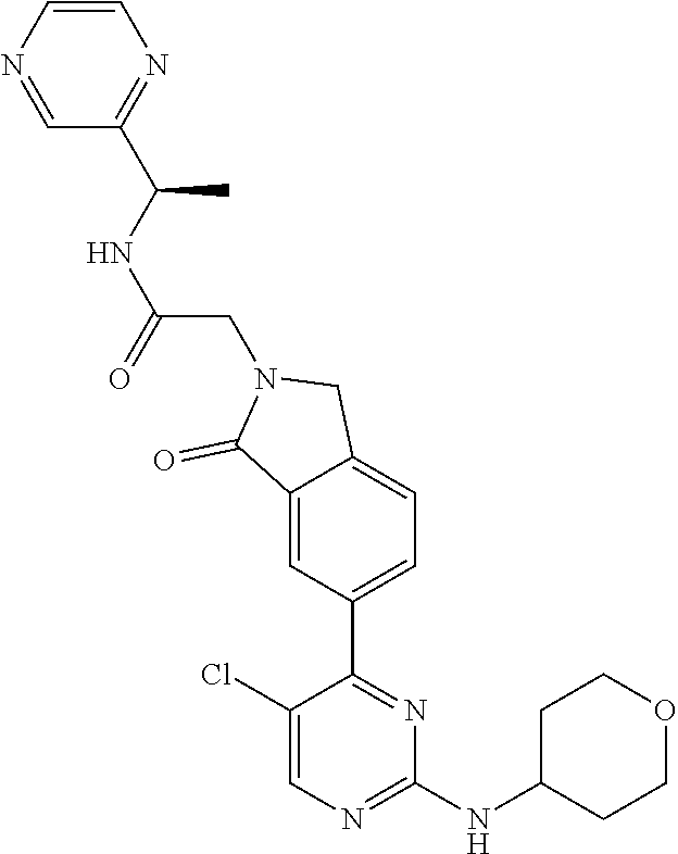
C1(Cl)=CN=C(NC2CCOCC2)N=C1C1=CC=C2C(=C1)C(=O)N(CC(NC(C1=NC=CN=C1)C)=O)C2
